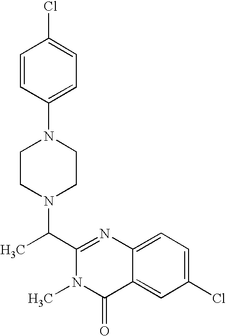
N1(C2=CC=C(Cl)C=C2)CCN(C(C2=NC3=CC=C(Cl)C=C3C(=O)N2C)C)CC1
